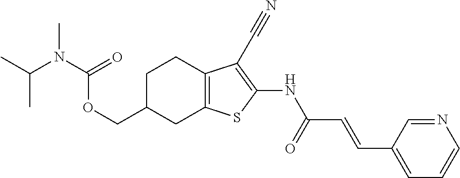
O(CC1CC2=C(CC1)C(C#N)=C(NC(C=CC1=CC=CN=C1)=O)S2)C(N(C(C)C)C)=O
